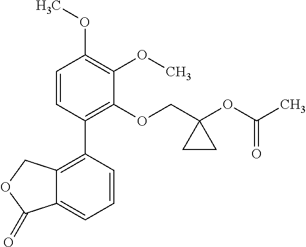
C1=CC(C2=C3C(=CC=C2)C(=O)OC3)=C(OCC2(OC(C)=O)CC2)C(OC)=C1OC
